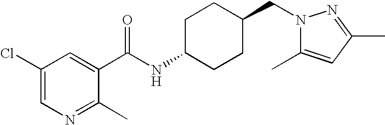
C1(Cl)=CN=C(C)C(C(NC2CCC(CN3C(C)=CC(C)=N3)CC2)=O)=C1
